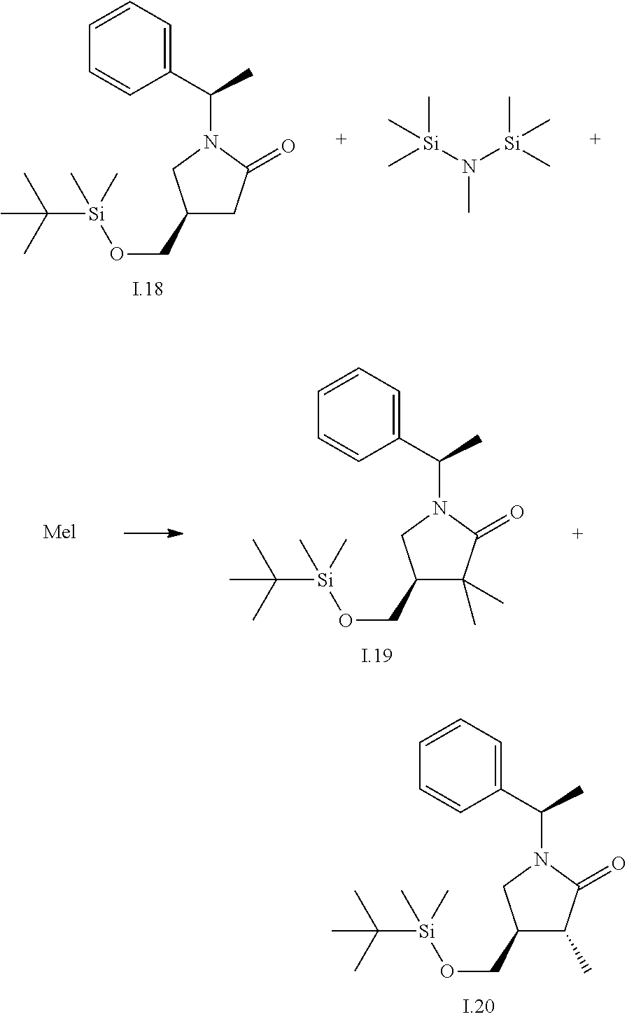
C1=CC=C(C(C)N2CC(CO[Si](C(C)(C)C)(C)C)C(C)C2=O)C=C1.C1=CC=C(C(C)N2CC(CO[Si](C(C)(C)C)(C)C)CC2=O)C=C1.[Si](N([Si](C)(C)C)C)(C)(C)C.C1=CC=C(C(C)N2CC(CO[Si](C(C)(C)C)(C)C)C(C)(C)C2=O)C=C1
